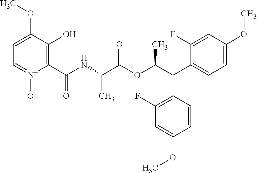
C1=C(OC)C(O)=C(C(NC(C(OC(C(C2=CC=C(OC)C=C2F)C2=C(F)C=C(OC)C=C2)C)=O)C)=O)[N+]([O-])=C1
